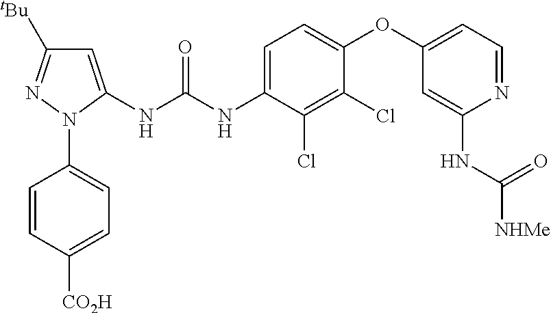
C1=C(NC(NC2=CC=C(OC3=CC=NC(NC([NHMe])=O)=C3)C(Cl)=C2Cl)=O)N(C2=CC=C([CO2H])C=C2)N=C1[tBu]
